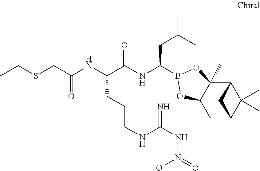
C12C3(C)C(CC(C1(C)C)C2)OB(C(NC(C(NC(=O)CSCC)CCCNC(N[N+]([O-])=O)=N)=O)CC(C)C)O3
